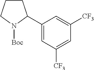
C1CCN([Boc])C1C1=CC([CF3])=CC([CF3])=C1
